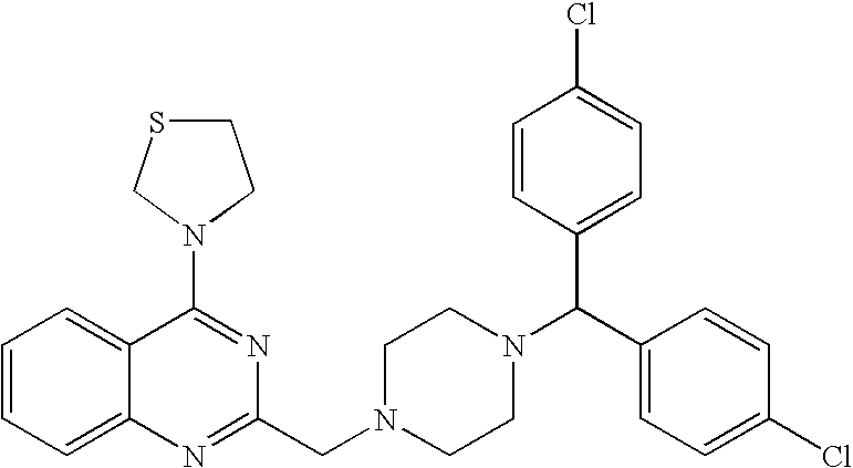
C1=CC=C2C(=C1)C(N1CSCC1)=NC(CN1CCN(C(C3=CC=C(Cl)C=C3)C3=CC=C(Cl)C=C3)CC1)=N2
